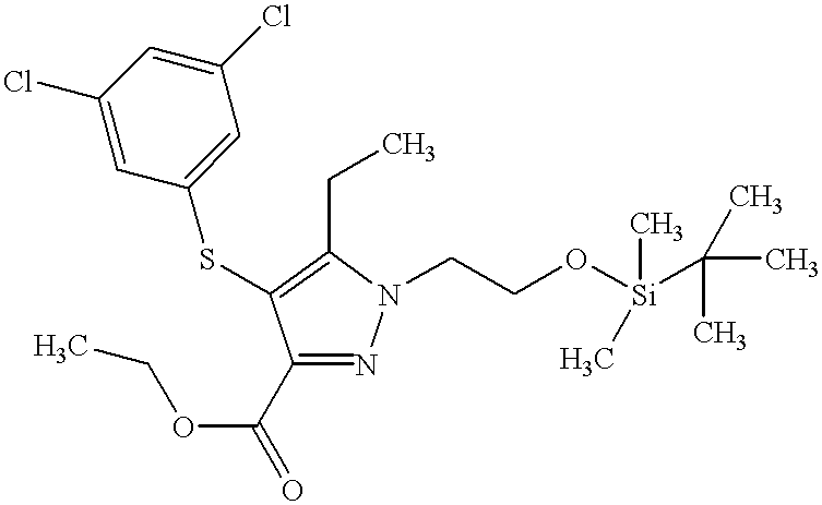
C1(C(OCC)=O)=NN(CCO[Si](C)(C(C)(C)C)C)C(CC)=C1SC1=CC(Cl)=CC(Cl)=C1
